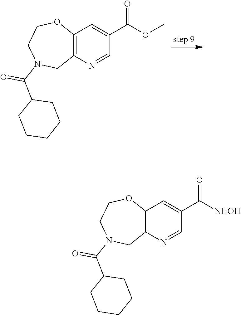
C12=C(N=CC(C(OC)=O)=C1)CN(C(C1CCCCC1)=O)CCO2.C12=C(N=CC(C([NHOH])=O)=C1)CN(C(C1CCCCC1)=O)CCO2
